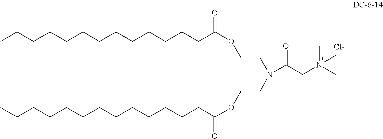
CCCCCCCCCCCCCC(OCCN(CCOC(=O)CCCCCCCCCCCCC)C(CN(C)(C)C)=O)=O.[Cl-]
